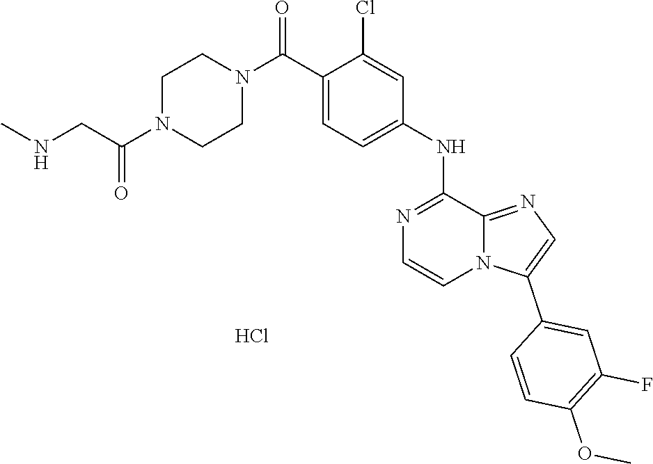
C1(Cl)=CC(NC2=NC=CN3C2=NC=C3C2=CC(F)=C(OC)C=C2)=CC=C1C(N1CCN(C(CNC)=O)CC1)=O.Cl
